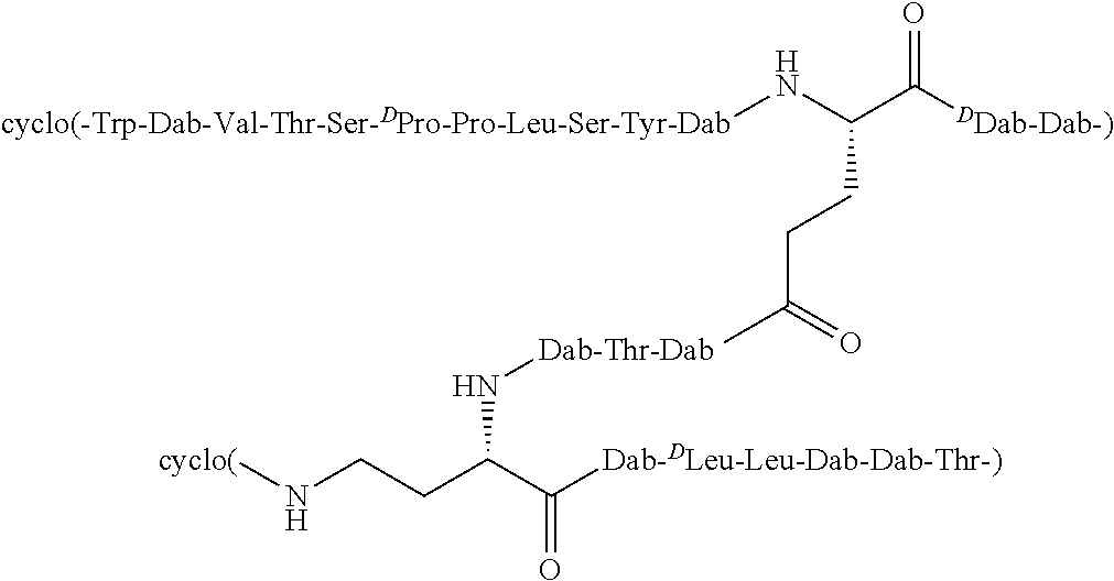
[cyclo(]NCCC(C([Dab-DLeu-Leu-Dab-Dab-Thr-)])=O)N[Dab-Thr-Dab].C([DDab-Dab-)])(=O)C(CCC(C)=O)N[cyclo(-Trp-Dab-Val-Thr-Ser-DPro-Pro-Leu-Ser-Tyr-Dab]
